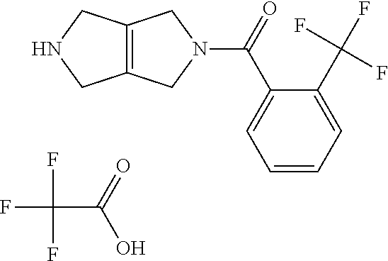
N1CC2=C(C1)CN(C(=O)C1=CC=CC=C1C(F)(F)F)C2.FC(F)(F)C(=O)O
